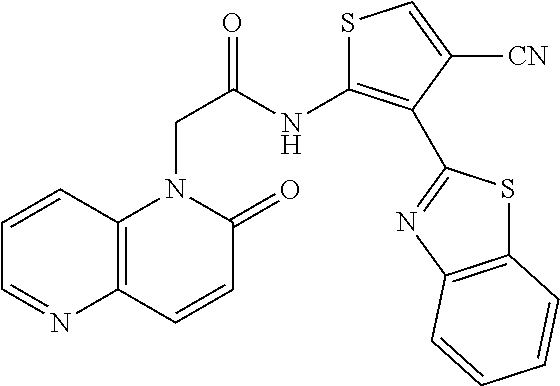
C12=C(C=CC(=O)N1CC(=O)NC1=C(C3=NC4=C(S3)C=CC=C4)C([CN])=CS1)N=CC=C2
